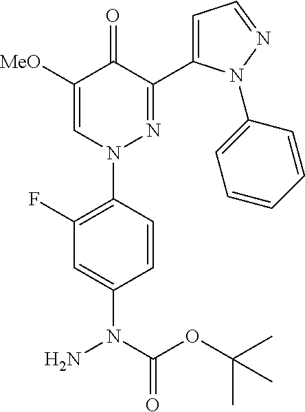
C1([MeO])=CN(C2=C(F)C=C(N(C(OC(C)(C)C)=O)N)C=C2)N=C(C2=CC=NN2C2=CC=CC=C2)C1=O
